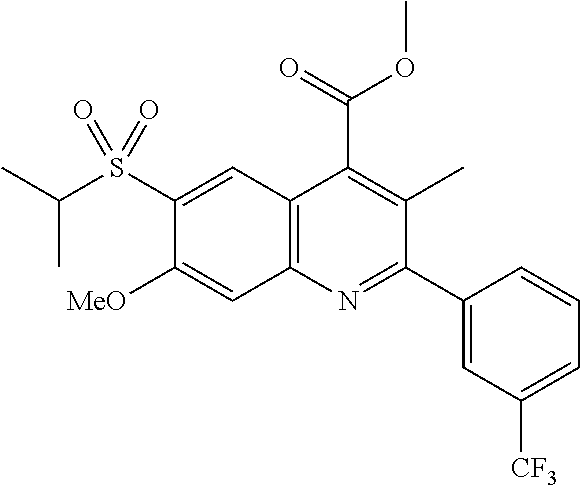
C1(S(C(C)C)(=O)=O)=CC2=C(C=C1[MeO])N=C(C1=CC([CF3])=CC=C1)C(C)=C2C(=O)OC
